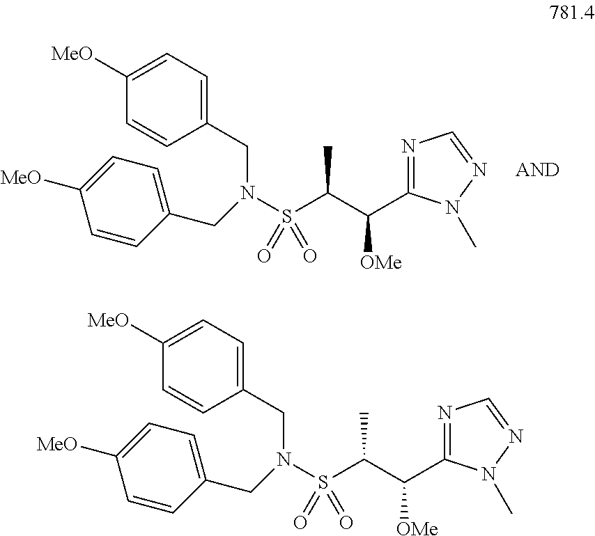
N1=C(C([OMe])C(S(N(CC2=CC=C([MeO])C=C2)CC2=CC=C([MeO])C=C2)(=O)=O)C)N(C)N=C1.N1=C(C([OMe])C(S(N(CC2=CC=C([MeO])C=C2)CC2=CC=C([MeO])C=C2)(=O)=O)C)N(C)N=C1
